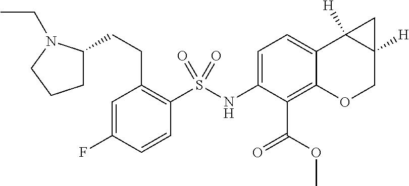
C1(NS(C2=C(CCC3CCCN3CC)C=C(F)C=C2)(=O)=O)=CC=C2C(=C1C(=O)OC)OCC1([H])C2([H])C1
